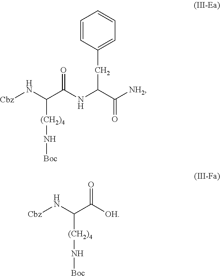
N(C(C([NH2])=O)CC1=CC=CC=C1)C(=O)C(N[Cbz])[(CH2)4]N[Boc].[OH]C(=O)C(N[Cbz])[(CH2)4]N[Boc]
